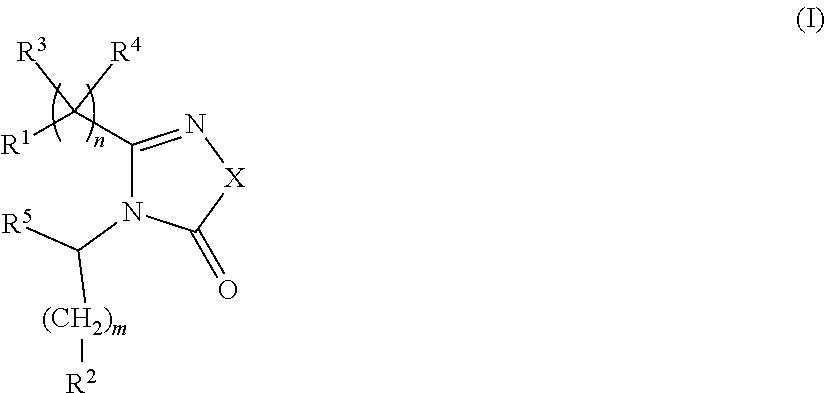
C1(C([R1])([R3])[R4])=N[X]C(=O)N1C([R5])[(CH2)m][R2]
